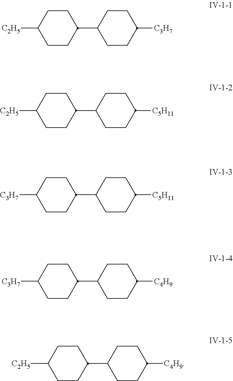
C1CC([C2H5])CCC1C1CCC([C3H7])CC1.C1CC([C2H5])CCC1C1CCC([C5H11])CC1.C1CC([C3H7])CCC1C1CCC([C5H11])CC1.C1CC([C3H7])CCC1C1CCC([C4H9])CC1.C1CC([C2H5])CCC1C1CCC([C4H9])CC1
